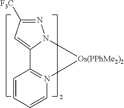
C1=CC=CN2=C1C1=CC([CF3])=NN1[Os(PPhMe2)2]2
